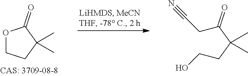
O1CCC(C)(C)C1=O.C(C(C(=O)CC#N)(C)C)CO
